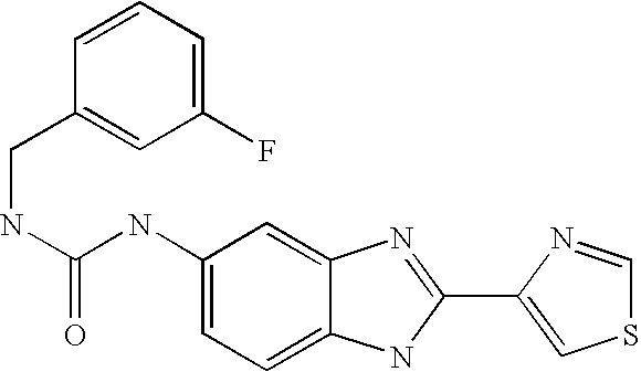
C1=C2C(=CC=C1NC(=O)NCC1=CC(F)=CC=C1)NC(C1=CSC=N1)=N2
